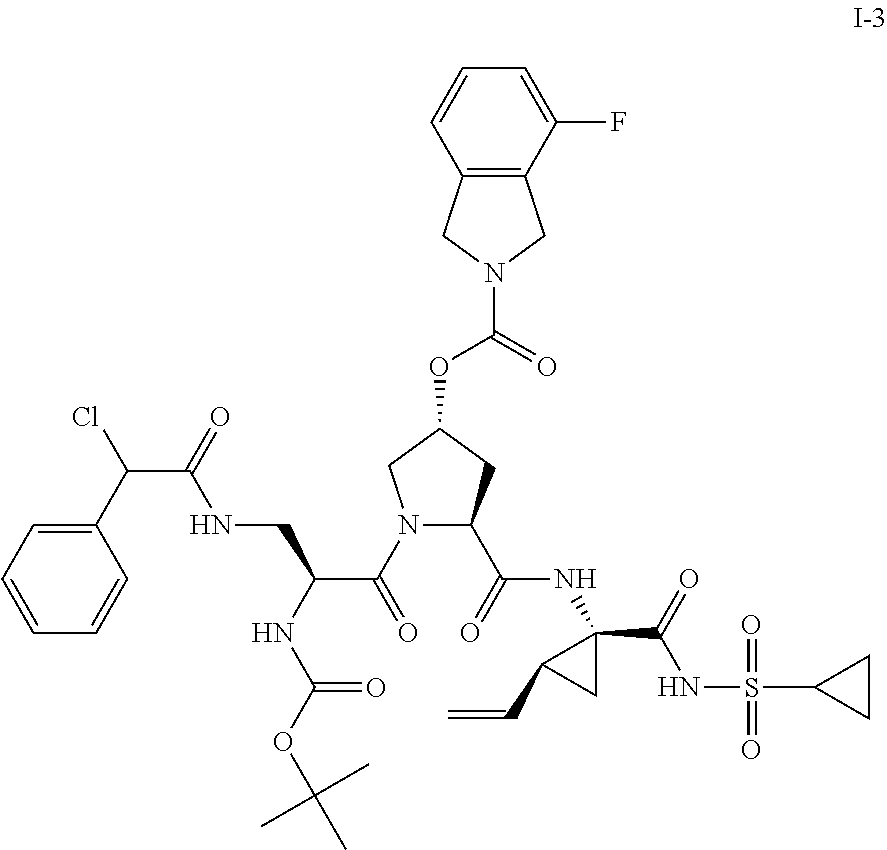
N1(C(=O)C(NC(=O)OC(C)(C)C)CNC(=O)C(C2=CC=CC=C2)Cl)C(C(=O)NC2(C(=O)NS(=O)(=O)C3CC3)C(C=C)C2)CC(OC(=O)N2CC3=C(C2)C(F)=CC=C3)C1
